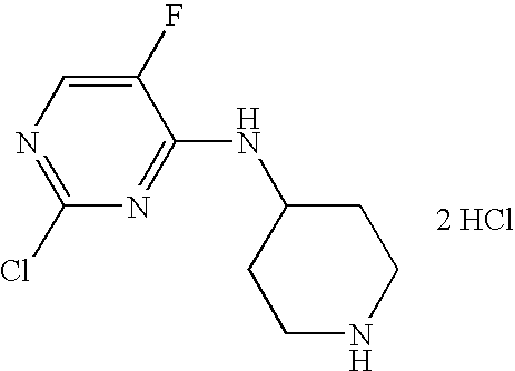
C1(Cl)=NC=C(F)C(NC2CCNCC2)=N1.[2 HCl]
